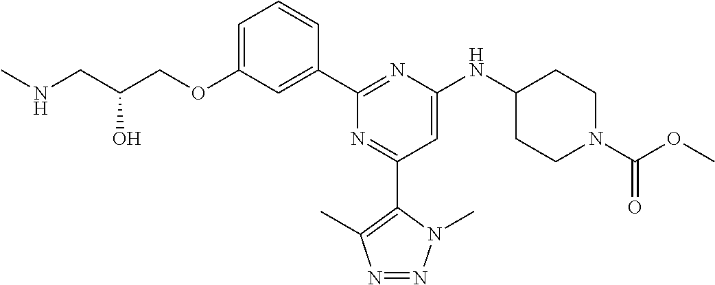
C1=C(OCC(CNC)O)C=C(C2=NC(NC3CCN(C(OC)=O)CC3)=CC(C3=C(C)N=NN3C)=N2)C=C1
